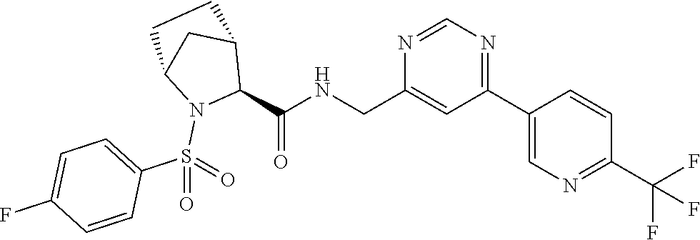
C1(CNC(C2C3CC(N2S(=O)(C2=CC=C(F)C=C2)=O)CC3)=O)=CC(C2=CN=C(C(F)(F)F)C=C2)=NC=N1
